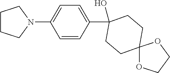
C1=C(N2CCCC2)C=CC(C2(O)CCC3(CC2)OCCO3)=C1
